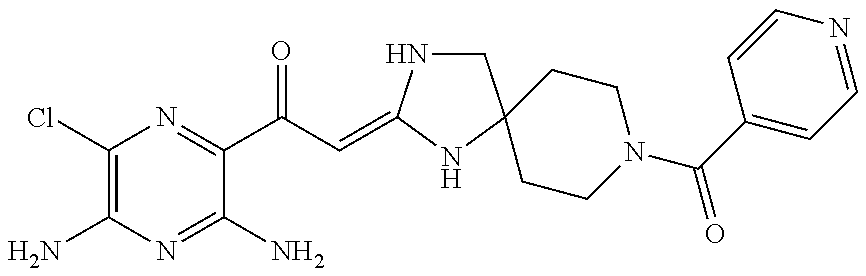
C1(Cl)=C(N)N=C(N)C(C(C=C2NCC3(N2)CCN(C(C2=CC=NC=C2)=O)CC3)=O)=N1
